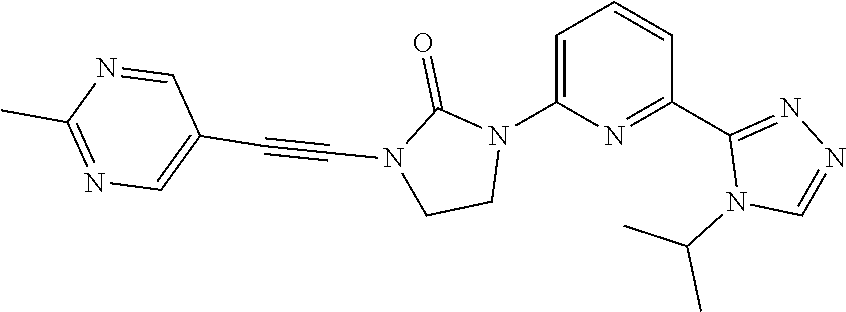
C1=C(N2C(=O)N(C#CC3=CN=C(C)N=C3)CC2)N=C(C2=NN=CN2C(C)C)C=C1
